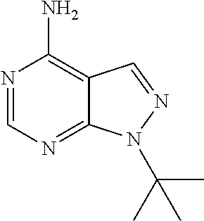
C12=NC=NC(N)=C1C=NN2C(C)(C)C
